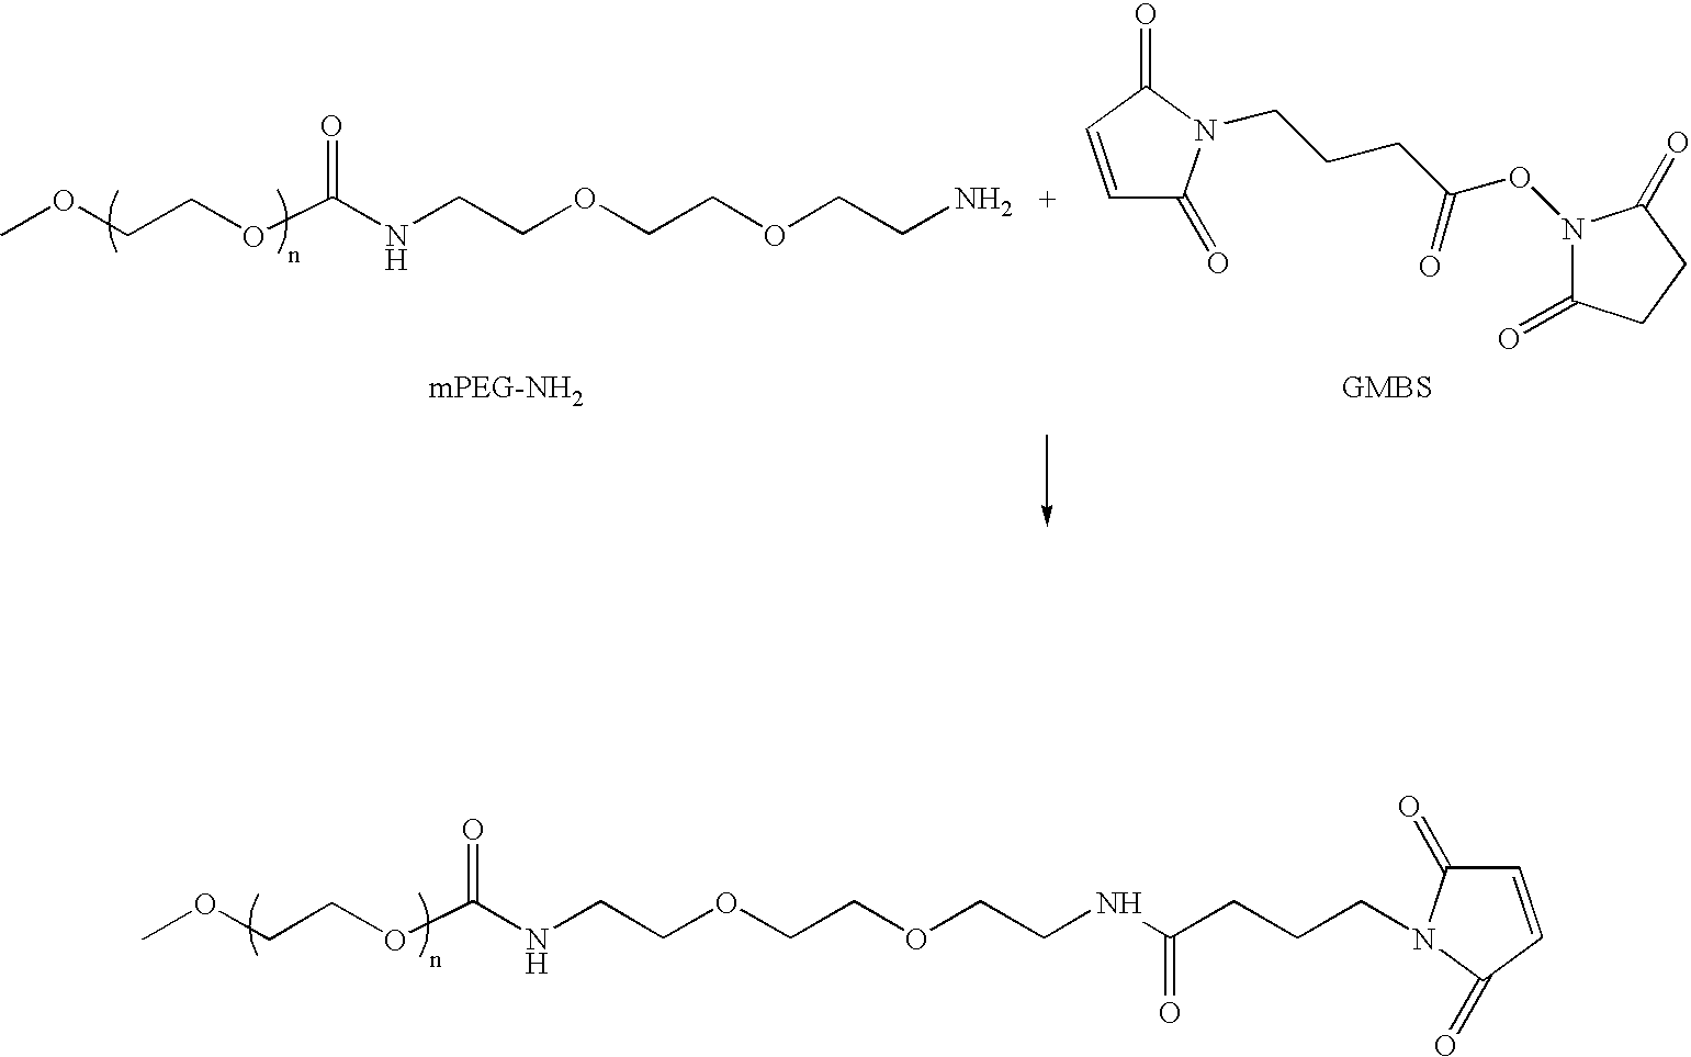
COCCOC(NCCOCCOCCN)=O.C1=CC(=O)N(CCCC(ON2C(=O)CCC2=O)=O)C1=O.COCCOC(NCCOCCOCCNC(CCCN1C(=O)C=CC1=O)=O)=O
